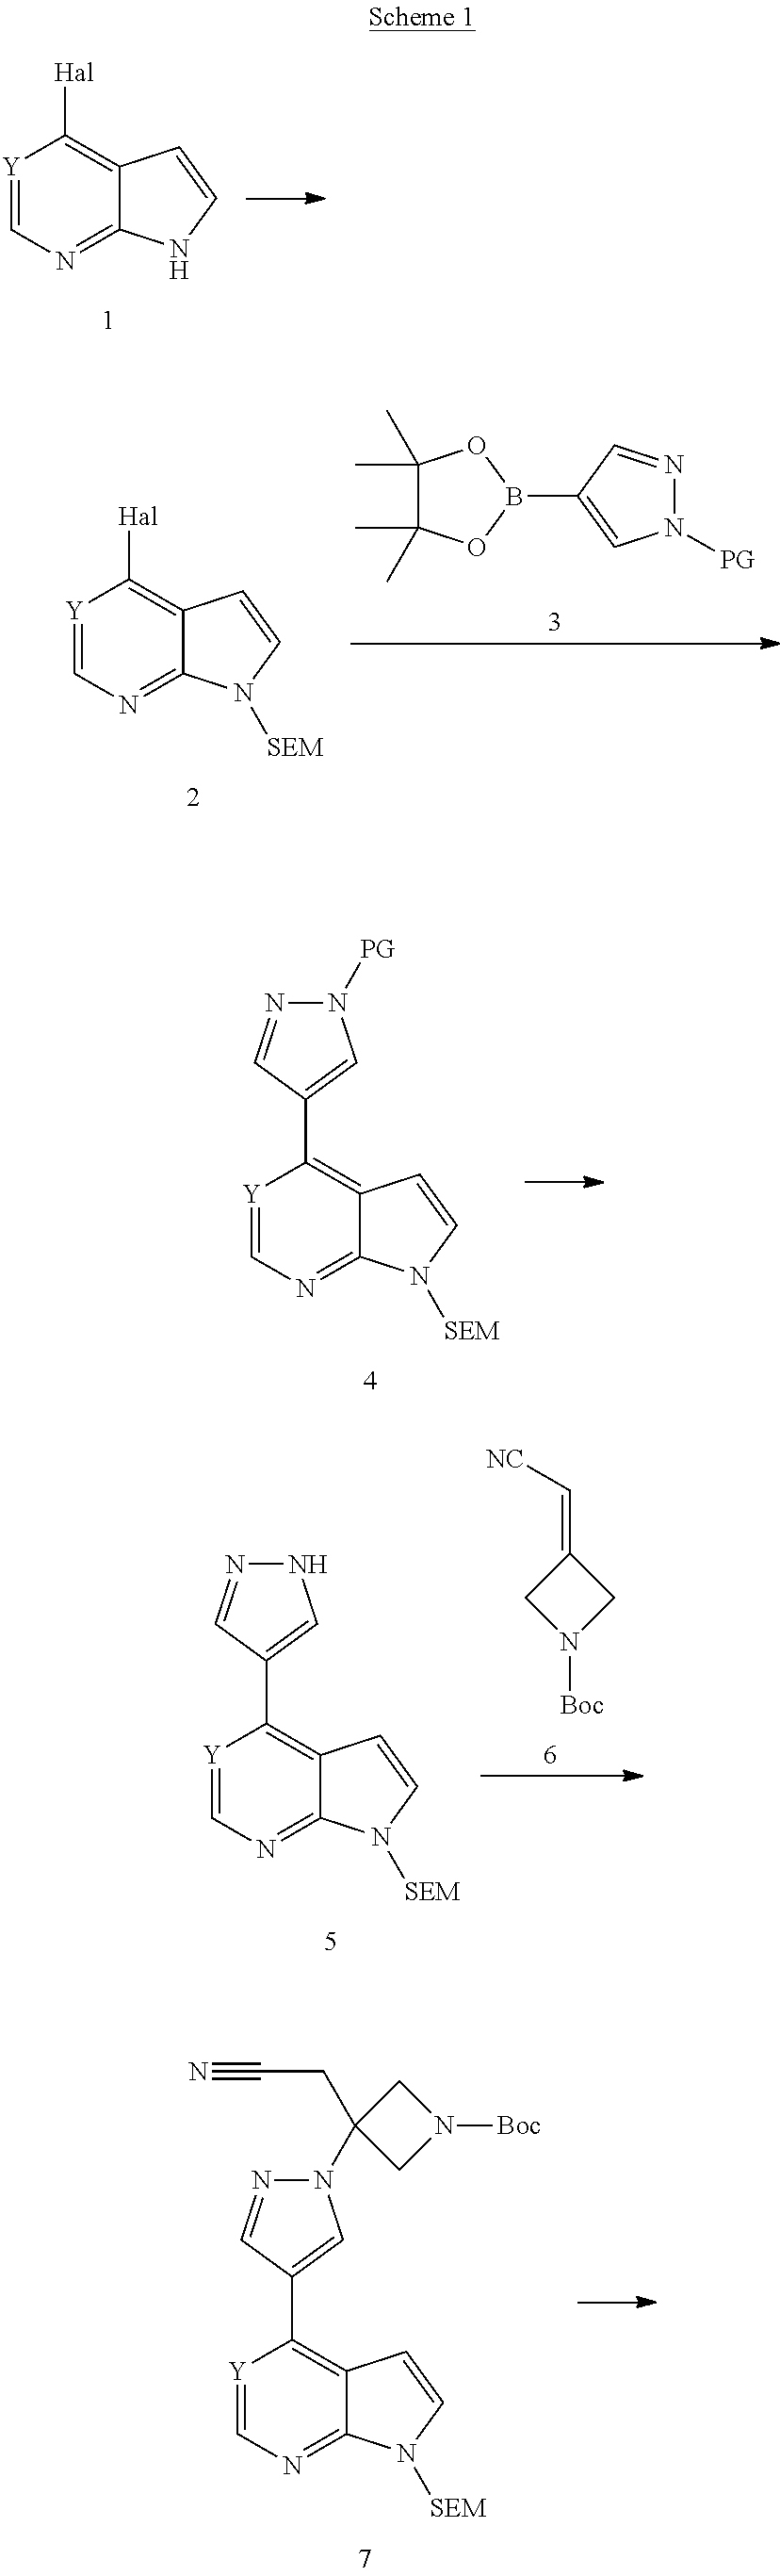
[Y]1=CN=C2C(=C1[Hal])C=CN2.[Y]1=CN=C2C(=C1[Hal])C=CN2[SEM].C1(C)(C)C(C)(C)OB(C2=CN([PG])N=C2)O1.[Y]1=CN=C2C(=C1C1=CN([PG])N=C1)C=CN2[SEM].[Y]1=CN=C2C(=C1C1=CNN=C1)C=CN2[SEM].N1([Boc])CC(=C[NC])C1.[Y]1=CN=C2C(=C1C1=CN(C3(CC#N)CN([Boc])C3)N=C1)C=CN2[SEM]
